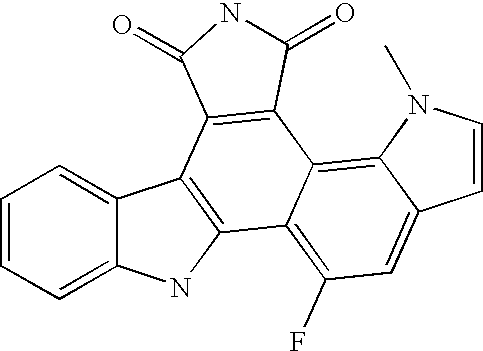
C1=CC=C2C(=C1)C1=C(N2)C2=C(F)C=C3C(=C2C2=C1C(=O)NC2=O)N(C)C=C3
